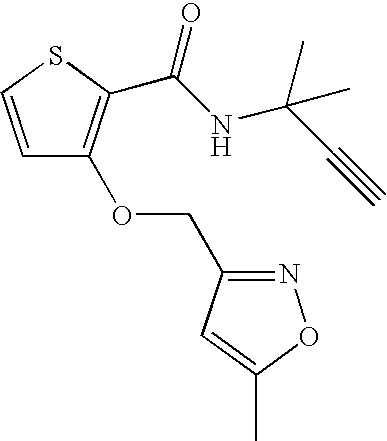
C1=CSC(C(NC(C#C)(C)C)=O)=C1OCC1=NOC(C)=C1
